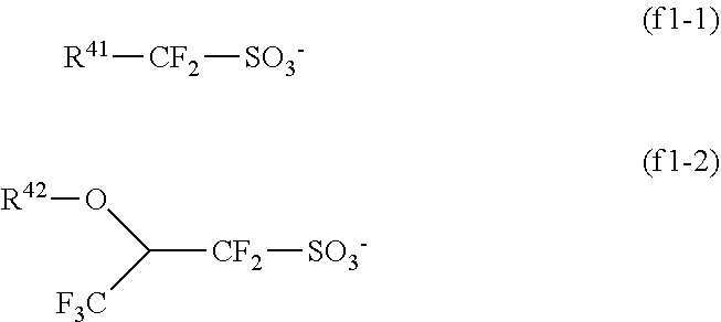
[R41][CF2][SO3-].[R42]OC([F3C])[CF2][SO3-]
